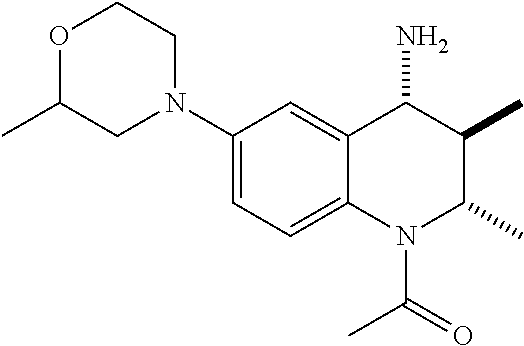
C1(N2CCOC(C)C2)=CC=C2C(=C1)C(N)C(C)C(C)N2C(C)=O
